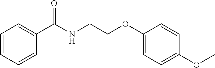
C1=CC=CC(C(NCCOC2=CC=C(OC)C=C2)=O)=C1
